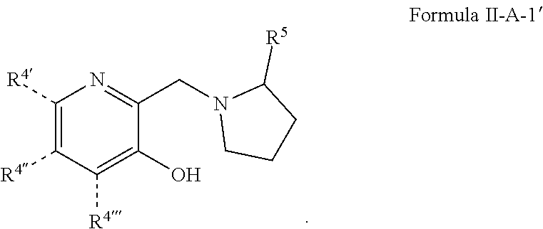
C1([R4])=C([R4])C([R4])=C(O)C(CN2CCCC2[R5])=N1
